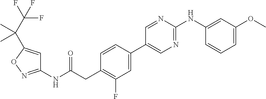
C1=CC(C2=CN=C(NC3=CC(OC)=CC=C3)N=C2)=CC(F)=C1CC(NC1=NOC(C(C(F)(F)F)(C)C)=C1)=O
